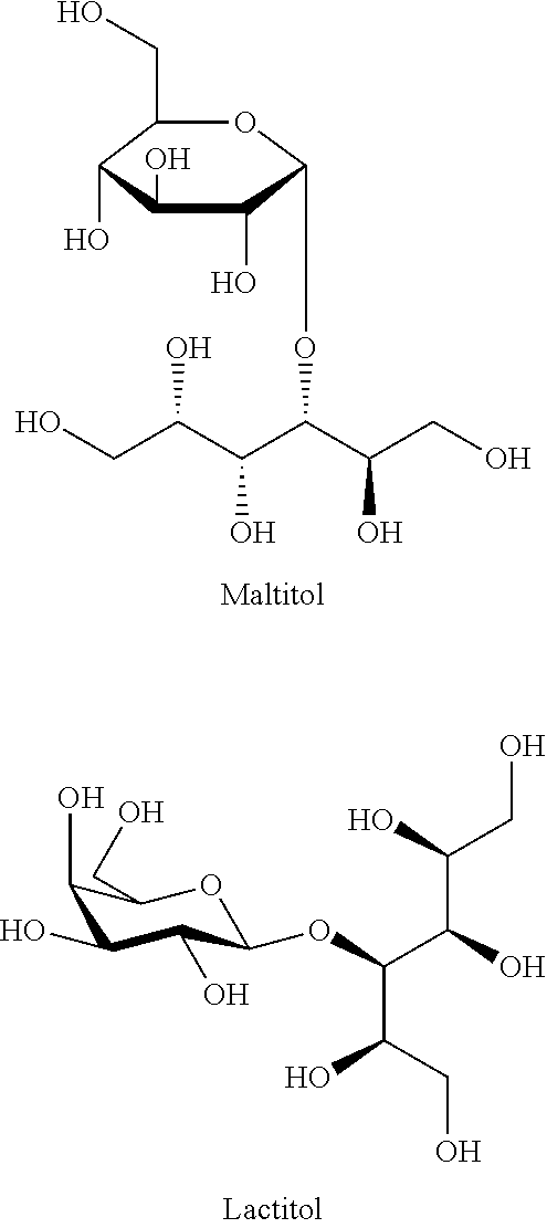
C1(CO)C(O)C(O)C(O)C(OC(C(C(CO)O)O)C(CO)O)O1.C1(O)C(O)C(O)C(OC(C(C(O)CO)O)C(CO)O)OC1CO
